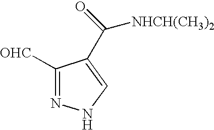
N1=C([OHC])C(C(=O)[NHCH(CH3)2])=CN1
